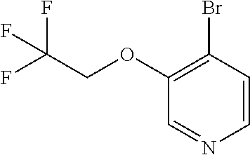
C1=NC=CC(Br)=C1OCC(F)(F)F
